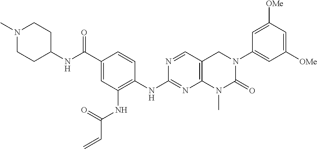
C12=C(C=NC(NC3=C(NC(C=C)=O)C=C(C(NC4CCN(C)CC4)=O)C=C3)=N1)CN(C1=CC([OMe])=CC([OMe])=C1)C(=O)N2C
